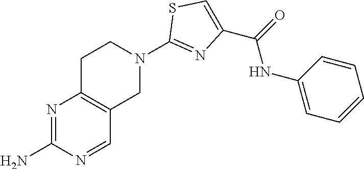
N1=C(N)N=CC2=C1CCN(C1=NC(C(=O)NC3=CC=CC=C3)=CS1)C2
